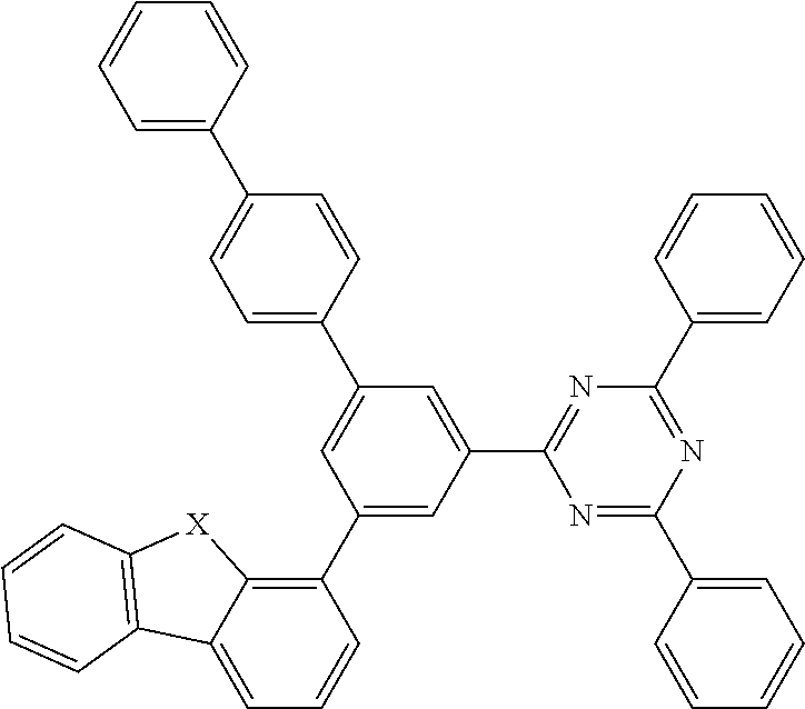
C1(C2=CC(C3=NC(C4=CC=CC=C4)=NC(C4=CC=CC=C4)=N3)=CC(C3=CC=C(C4=CC=CC=C4)C=C3)=C2)=C2C(=CC=C1)C1=C([X]2)C=CC=C1
